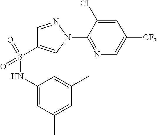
C1=NN(C2=NC=C([CF3])C=C2Cl)C=C1S(NC1=CC(C)=CC(C)=C1)(=O)=O
